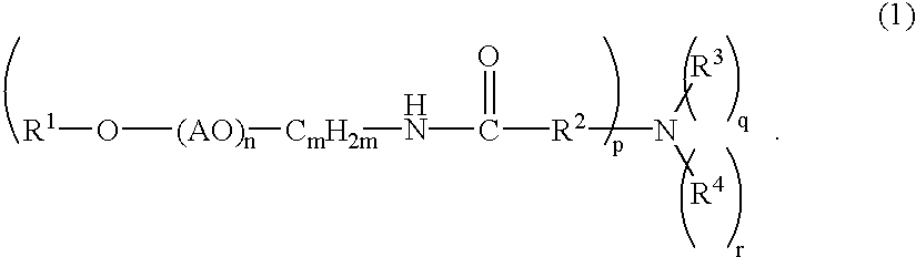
[R1]O[(AO)n][CmH2m]NC(=O)[R2]N([R3])[R4]
